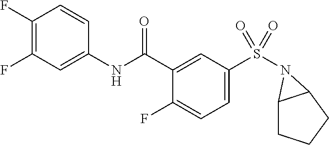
C1(F)=C(F)C=C(NC(C2=CC(S(=O)(=O)N3C4CCCC43)=CC=C2F)=O)C=C1
